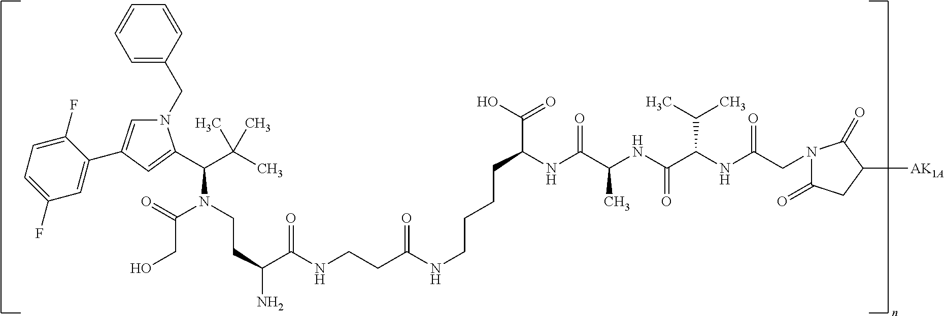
N1(CC2=CC=CC=C2)C=C(C2=CC(F)=CC=C2F)C=C1C(C(C)(C)C)N(CCC(C(NCCC(NCCCCC(C(O)=O)NC(C(NC(C(NC(CN1C(=O)CC([AK1A])C1=O)=O)C(C)C)=O)C)=O)=O)=O)N)C(=O)CO
